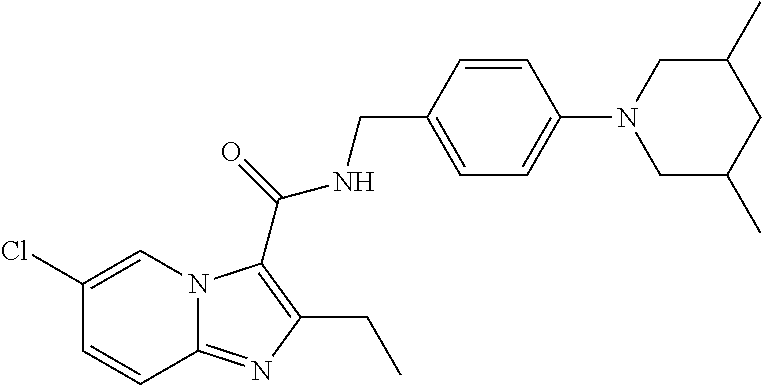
C1=C(Cl)C=CC2=NC(CC)=C(C(NCC3=CC=C(N4CC(C)CC(C)C4)C=C3)=O)N12
